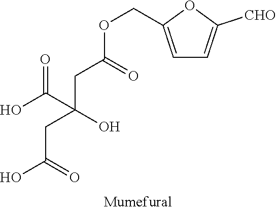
OC(=O)C(O)(CC(=O)O)CC(=O)OCC1=CC=C([CHO])O1
